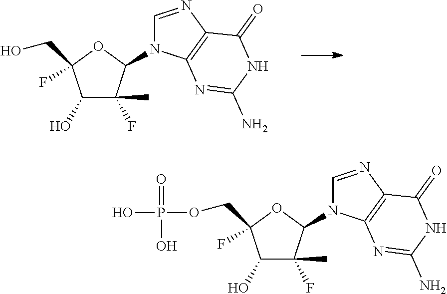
C1(O)C(F)(C)C(N2C=NC3=C2N=C(N)NC3=O)OC1(F)CO.C1(O)C(F)(C)C(N2C=NC3=C2N=C(N)NC3=O)OC1(F)COP(O)(=O)O
